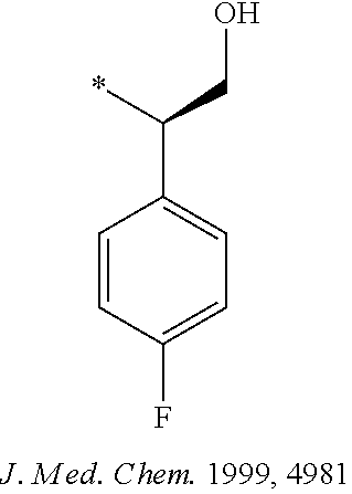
C1=CC(F)=CC=C1C(*)CO
